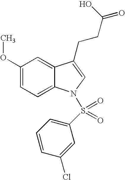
C12=CC(OC)=CC=C1N(S(C1=CC=CC(Cl)=C1)(=O)=O)C=C2CCC(O)=O
